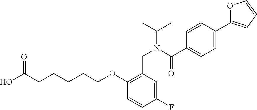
OC(CCCCCOC1=C(CN(C(C2=CC=C(C3=CC=CO3)C=C2)=O)C(C)C)C=C(F)C=C1)=O
